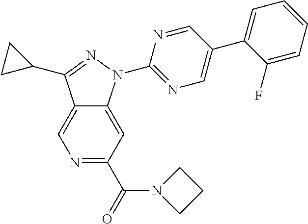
C12=CN=C(C(N3CCC3)=O)C=C1N(C1=NC=C(C3=CC=CC=C3F)C=N1)N=C2C1CC1
